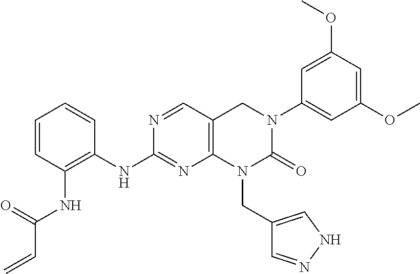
C12=C(C=NC(NC3=C(NC(C=C)=O)C=CC=C3)=N1)CN(C1=CC(OC)=CC(OC)=C1)C(=O)N2CC1=CNN=C1
